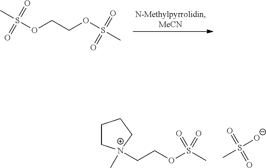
O(CCOS(C)(=O)=O)S(C)(=O)=O.C1C[N+](C)(CCOS(C)(=O)=O)CC1.CS([O-])(=O)=O
